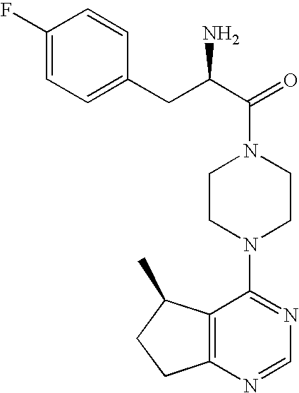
C(C1=CC=C(F)C=C1)C(C(=O)N1CCN(C2=NC=NC3=C2C(C)CC3)CC1)N
